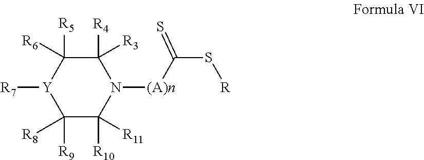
C1([R3])([R4])C([R6])([R5])[Y]([R7])C([R8])([R9])C([R11])([R10])N1[(A)n]C(S[R])=S
